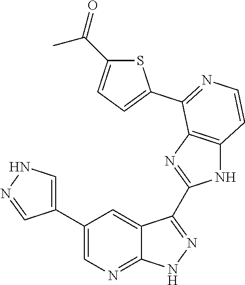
C1(C2=CN=C3C(=C2)C(C2=NC4=C(N2)C=CN=C4C2=CC=C(C(=O)C)S2)=N[N H]3)=CNN=C1
